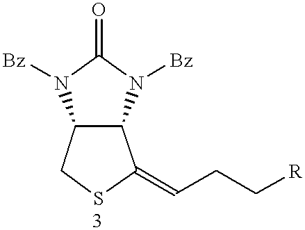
C12C(CSC1=CCC[R])N([Bz])C(=O)N2[Bz]
